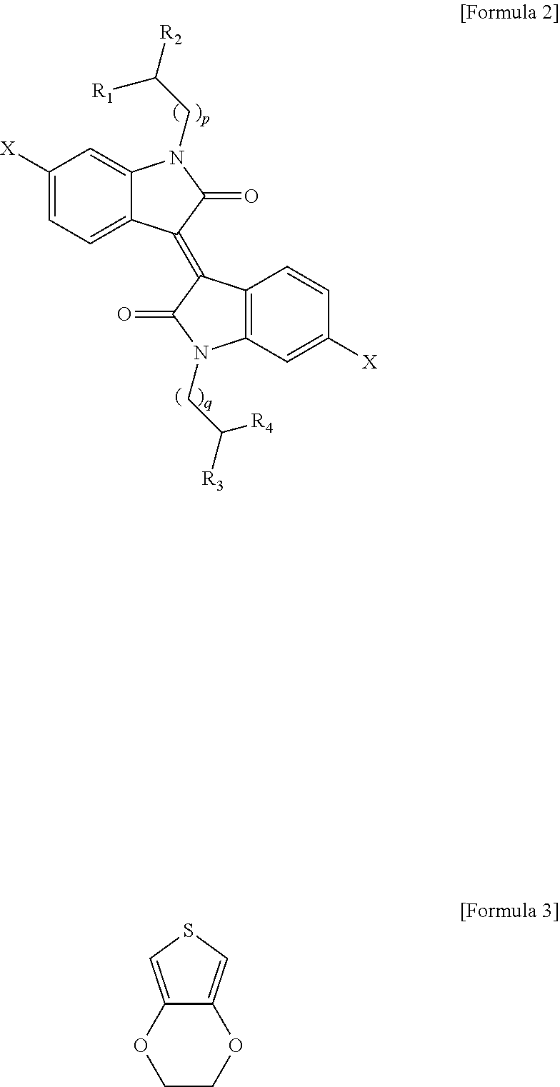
C1([X])=CC=C2C(=C1)N(CC([R2])[R1])C(=O)C2=C1C2=C(C=C([X])C=C2)N(CC([R3])[R4])C1=O.C12=CSC=C1OCCO2
